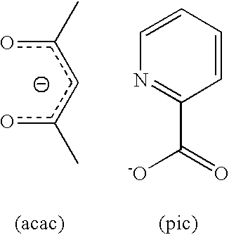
Cc(cc(C)o)o.C1=CC=CN=C1C(=O)[-O]
